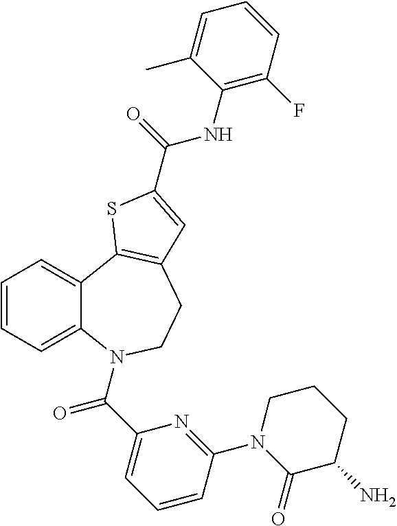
C1=CC=C2C(=C1)C1=C(CCN2C(C2=CC=CC(N3C(=O)C(N)CCC3)=N2)=O)C=C(C(=O)NC2=C(F)C=CC=C2C)S1
